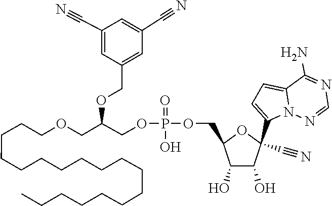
C1=NN2C(=CC=C2C2(C#N)C(O)C(O)C(COP(OCC(OCC3=CC(C#N)=CC(C#N)=C3)COCCCCCCCCCCCCCCCCCC)(O)=O)O2)C(N)=N1
